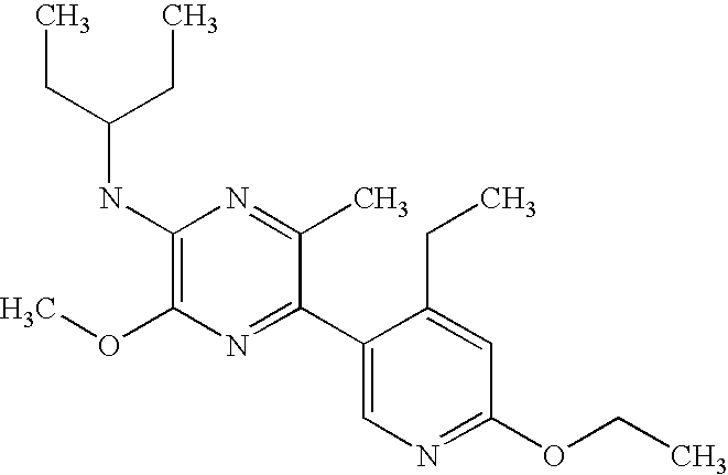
C1(OC)=C(NC(CC)CC)N=C(C)C(C2=CN=C(OCC)C=C2CC)=N1
